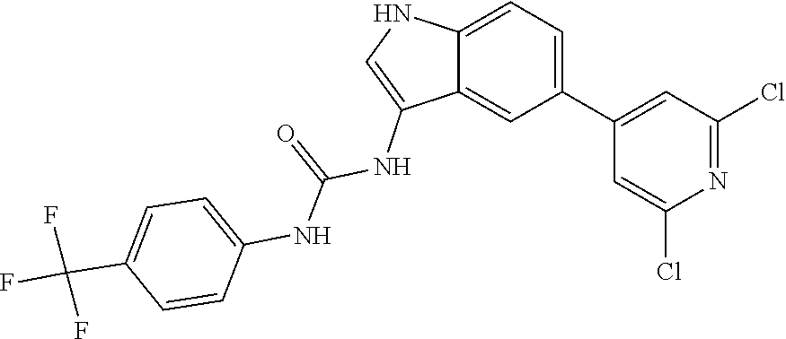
C1=C(C(F)(F)F)C=CC(NC(=O)NC2=CNC3=CC=C(C4=CC(Cl)=NC(Cl)=C4)C=C23)=C1
